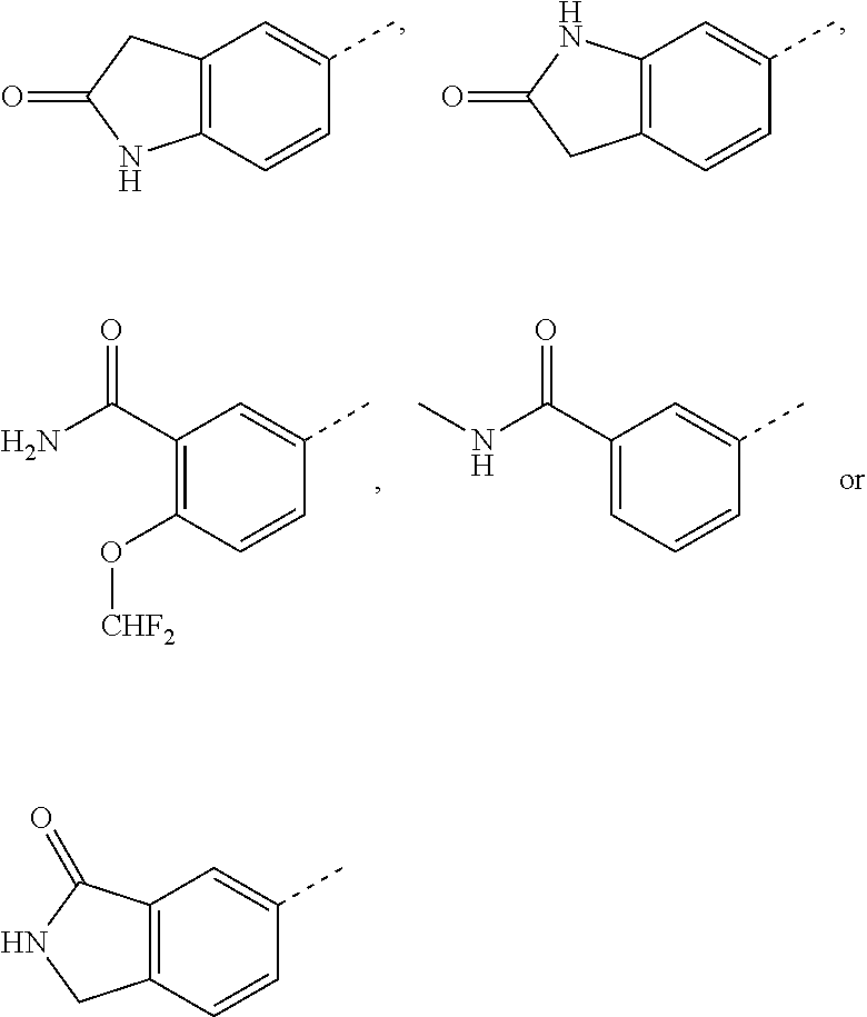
C12=C(C=CC(C)=C1)NC(=O)C2.C12=C(C=CC(C)=C1)CC(=O)N2.C12=C(C=CC(C)=C1)CNC2=O.C1(C(N)=O)=C(O[CHF2])C=CC(C)=C1.C1(C(NC)=O)=CC=CC(C)=C1
